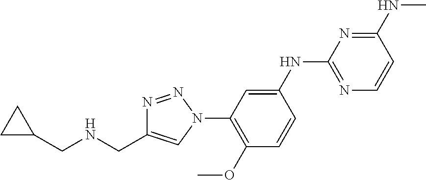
C1=CC(OC)=C(N2C=C(CNCC3CC3)N=N2)C=C1NC1=NC=CC(NC)=N1
